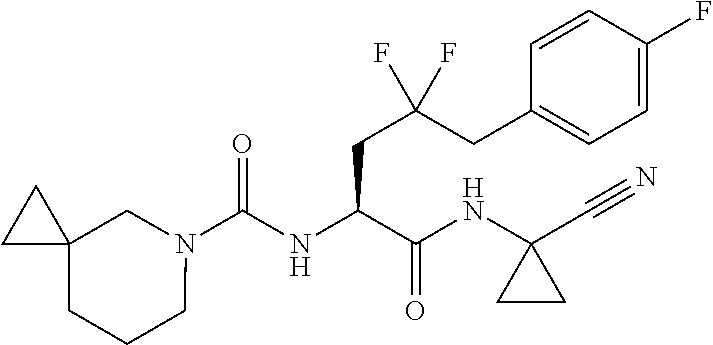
N1(C(NC(C(NC2(C#N)CC2)=O)CC(CC2=CC=C(F)C=C2)(F)F)=O)CC2(CCC1)CC2
